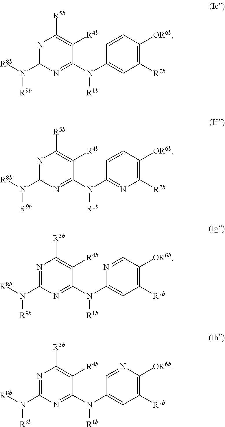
N1=C(N([R8b])[R9b])N=C(N(C2=CC([R7b])=C([OR6b])C=C2)[R1b])C([R4b])=C1[R5b].N1=C(N([R8b])[R9b])N=C(N(C2=NC([R7b])=C([OR6b])C=C2)[R1b])C([R4b])=C1[R5b].N1=C(N([R8b])[R9b])N=C(N(C2=CC([R7b])=C([OR6b])C=N2)[R1b])C([R4b])=C1[R5b].N1=C(N([R8b])[R9b])N=C(N(C2=CC([R7b])=C([OR6b])N=C2)[R1b])C([R4b])=C1[R5b]
